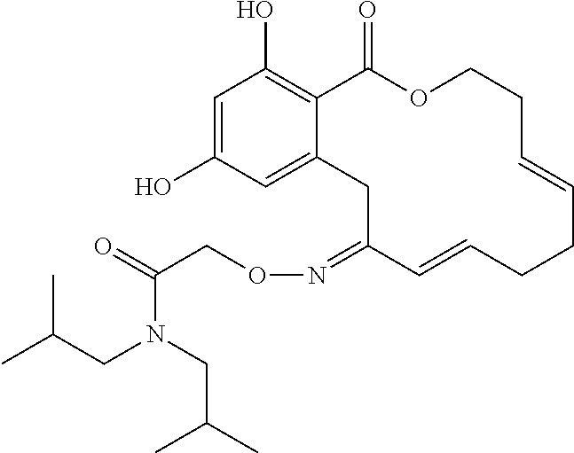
C1=C(O)C=C2C(=C1O)C(=O)OCCC=CCCC=CC(=NOCC(=O)N(CC(C)C)CC(C)C)C2
